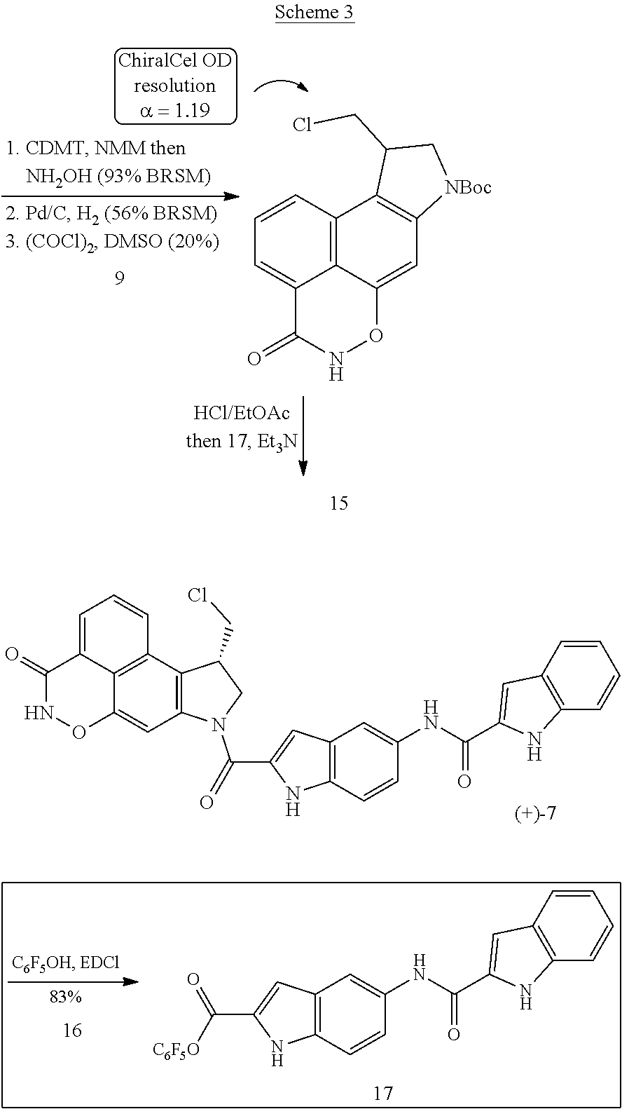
C1=C2C3=C(C=C1)C1=C(C=C3ONC2=O)N(C(=O)C2=CC3=C(N2)C=CC(NC(=O)C2=CC4=C(C=CC=C4)N2)=C3)CC1CCl.C1=CC2=C(C=C1)NC(C(=O)NC1=CC3=C(C=C1)NC(C(=O)[C6F5O])=C3)=C2.C1=CC=C2C3=C1C1=C(C=C3ONC2=O)[NBoc]CC1CCl
